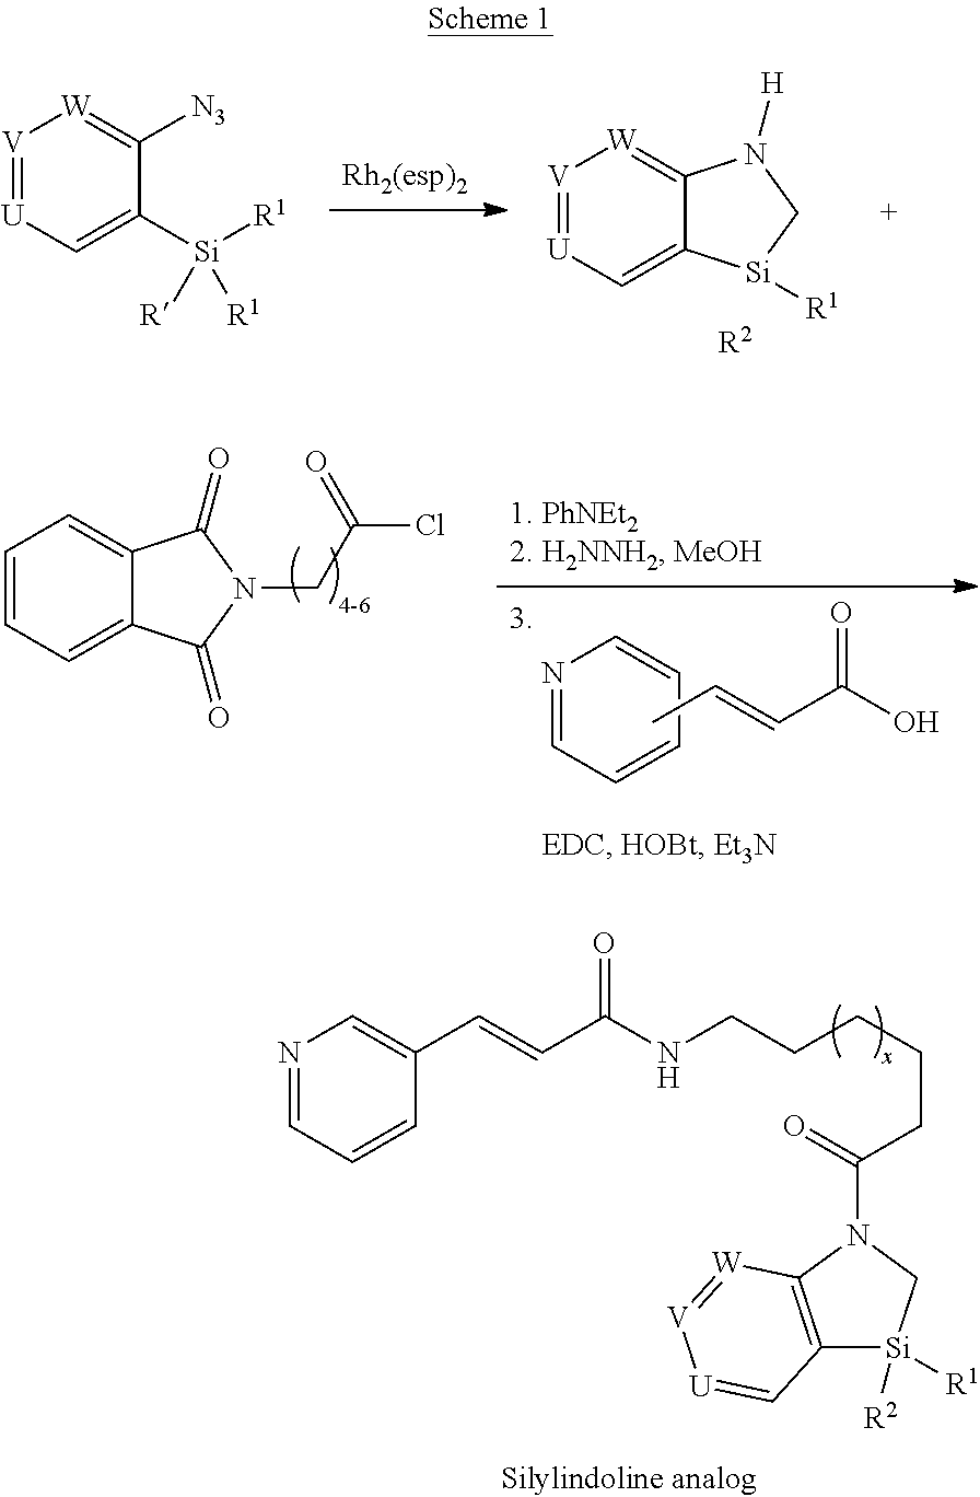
N1=CC=CC=C1.CC=CC(O)=O.C1=CC=C2C(=C1)C(=O)N(CC(Cl)=O)C2=O.N1=CC=CC(C=CC(NCCCCCC(N2C3=C([Si]([R2])([R1])C2)C=[U][V]=[W]3)=O)=O)=C1.[V]1=[U]C=C2C(=[W]1)N([H])C[Si]2[R1].[R2].[V]1=[U]C=C([Si]([R1])([R1])[R])C([N3])=[W]1
